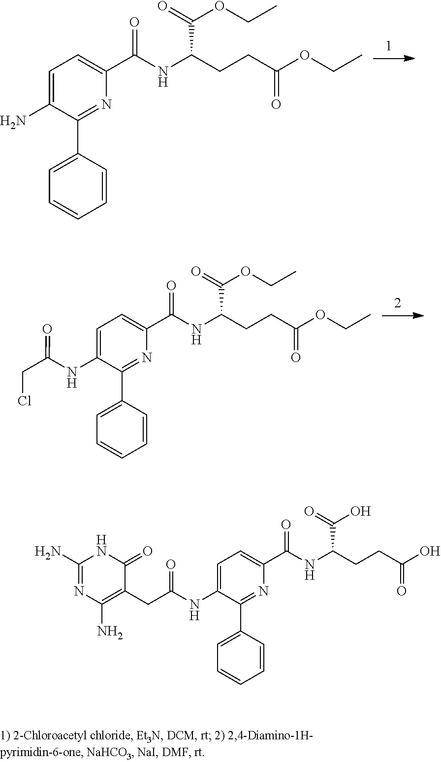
NC1=CC=C(C(NC(CCC(OCC)=O)C(=O)OCC)=O)N=C1C1=CC=CC=C1.N(C1=CC=C(C(NC(CCC(OCC)=O)C(=O)OCC)=O)N=C1C1=CC=CC=C1)C(CCl)=O.C1(N)=NC(N)=C(CC(NC2=CC=C(C(NC(CCC(O)=O)C(=O)O)=O)N=C2C2=CC=CC=C2)=O)C(=O)N1
